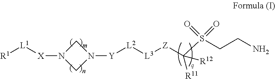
N1([X][L1][R1])CN([Y][L2][L3][Z]C([R12])(S(CCN)(=O)=O)[R11])C1
